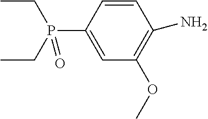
P(C1=CC(OC)=C(N)C=C1)(CC)(CC)=O
